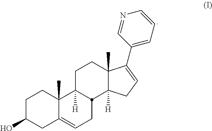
C1C(O)CC2=CCC3C([H])(C2(C)C1)CCC1(C)C3([H])CC=C1C1=CC=CN=C1
